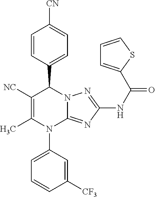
C1=CC(C2C([NC])=C(C)N(C3=CC=CC([CF3])=C3)C3=NC(NC(=O)C4=CC=CS4)=NN23)=CC=C1[CN]
